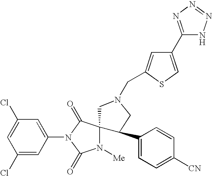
C1(Cl)=CC(Cl)=CC(N2C(=O)N([Me])C3(C2=O)CN(CC2=CC(C4=NN=NN4)=CS2)CC3C2=CC=C([CN])C=C2)=C1
